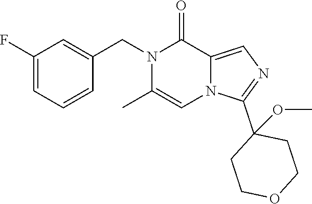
C1=CC=C(F)C=C1CN1C(C)=CN2C(=CN=C2C2(OC)CCOCC2)C1=O
